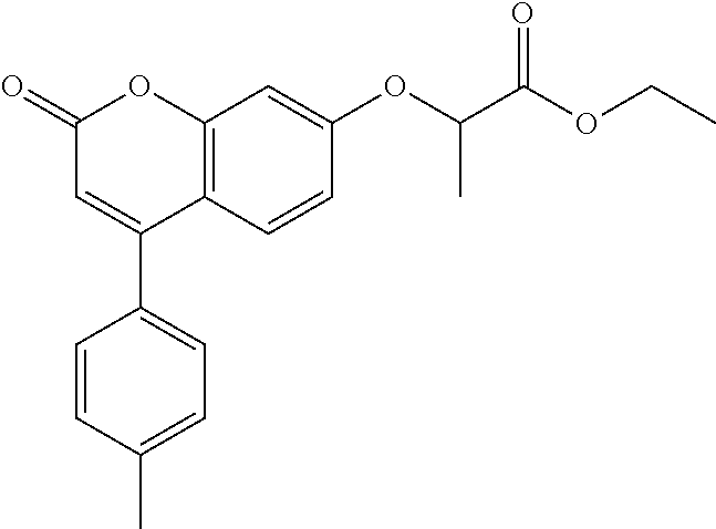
C12=C(C=CC(OC(C(OCC)=O)C)=C1)C(C1=CC=C(C)C=C1)=CC(=O)O2
